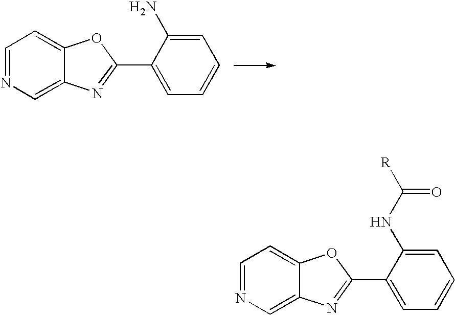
C1=NC=C2C(=C1)OC(C1=CC=CC=C1N)=N2.C1=NC=C2C(=C1)OC(C1=CC=CC=C1NC(=O)[R])=N2
